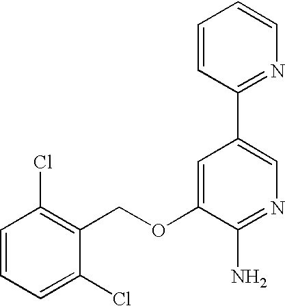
C1=CC=C(Cl)C(COC2=CC(C3=NC=CC=C3)=CN=C2N)=C1Cl
